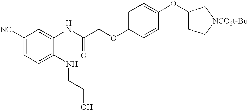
C1=C(NCCO)C(NC(COC2=CC=C(OC3CC[NCO2t-Bu]C3)C=C2)=O)=CC([NC])=C1
